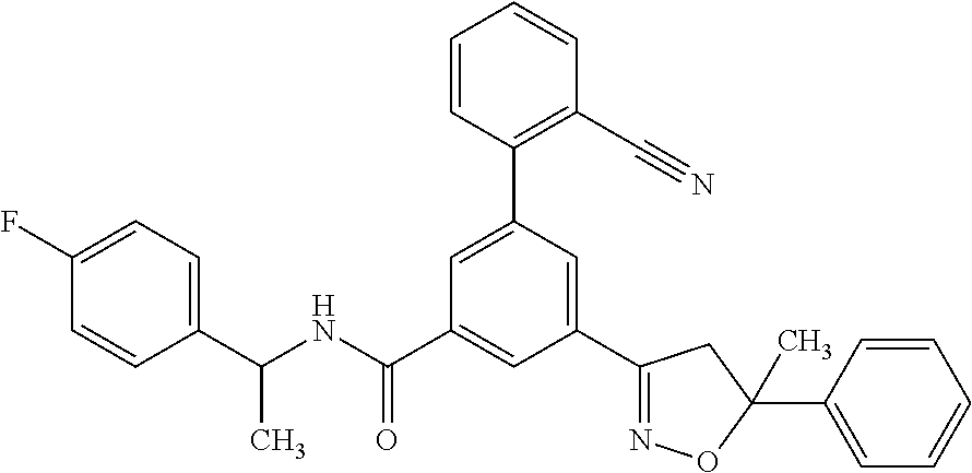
C1(C(NC(C2=CC(C3=NOC(C4=CC=CC=C4)(C)C3)=CC(C3=C(C#N)C=CC=C3)=C2)=O)C)=CC=C(F)C=C1
